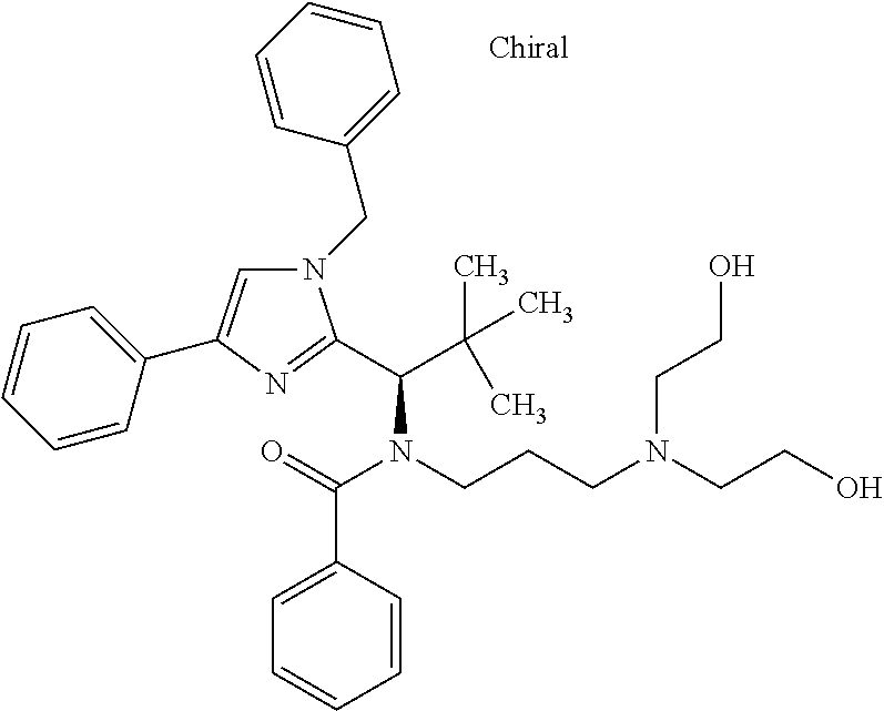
N1(CC2=CC=CC=C2)C=C(C2=CC=CC=C2)N=C1C(C(C)(C)C)N(C(=O)C1=CC=CC=C1)CCCN(CCO)CCO
